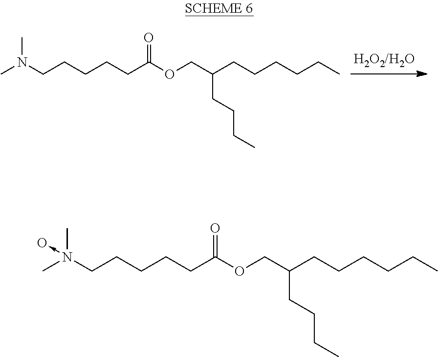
N(CCCCCC(OCC(CCCCCC)CCCC)=O)(C)C.C(CCCCC(OCC(CCCCCC)CCCC)=O)N(C)(C)->O
